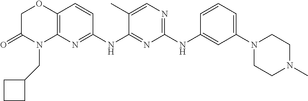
C1(NC2=CC(N3CCN(C)CC3)=CC=C2)=NC=C(C)C(NC2=NC3=C(C=C2)OCC(=O)N3CC2CCC2)=N1
